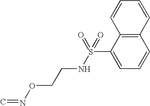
C1=CC2=C(C(S(NCCON=C)(=O)=O)=C1)C=CC=C2
